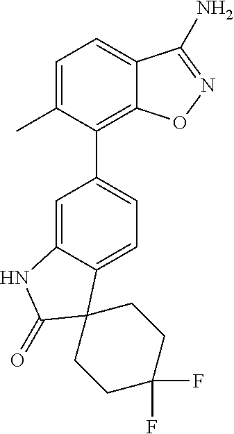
C1=C(C)C(C2=CC=C3C(=C2)NC(=O)C32CCC(F)(F)CC2)=C2C(=C1)C(N)=NO2
